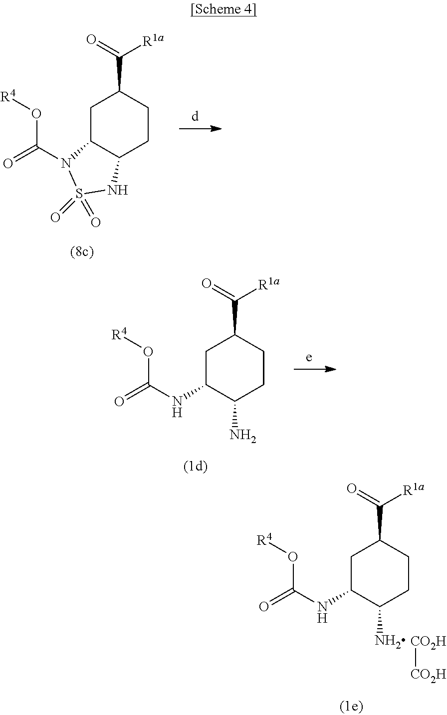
C1C2C(CCC1C(=O)[R1a])NS(=O)(=O)N2C(=O)O[R4].C1C(NC(=O)O[R4])C(N)CCC1C(=O)[R1a].C1C(NC(=O)O[R4])C(N)CCC1C(=O)[R1a].[CO2H][CO2H]
